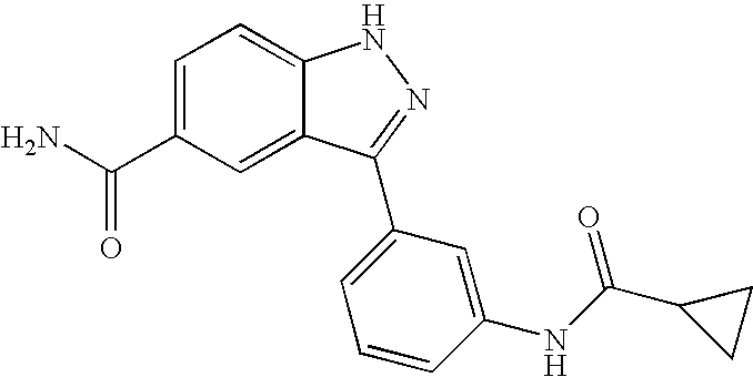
C1=C(C(N)=O)C=C2C(=C1)NN=C2C1=CC=CC(NC(C2CC2)=O)=C1
